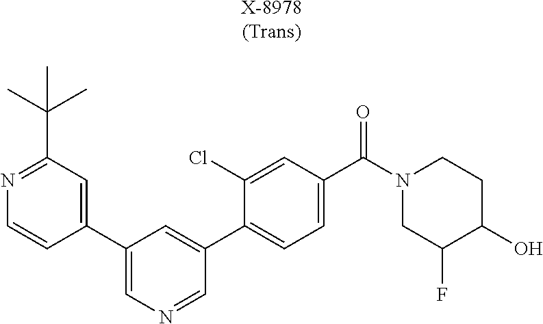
C1(C2=CN=CC(C3=CC=C(C(N4CC(F)C(O)CC4)=O)C=C3Cl)=C2)=CC(C(C)(C)C)=NC=C1.[X-8978 (Trans)]
